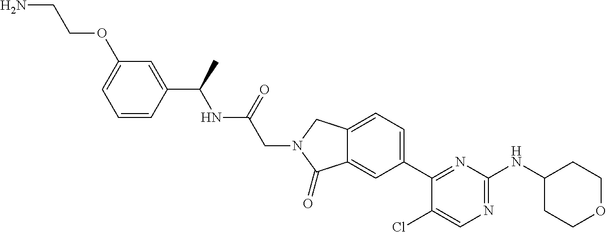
C1(Cl)=CN=C(NC2CCOCC2)N=C1C1=CC=C2C(=C1)C(=O)N(CC(=O)NC(C1=CC(OCCN)=CC=C1)C)C2
